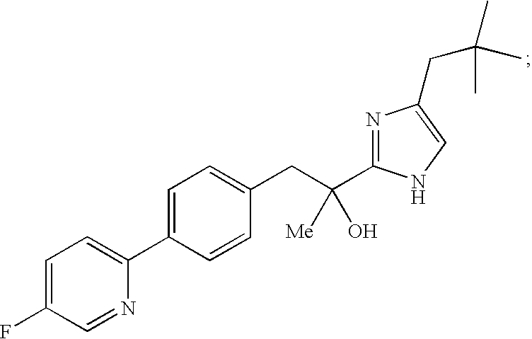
C1=C(F)C=NC(C2=CC=C(CC([Me])(C3=NC(CC(C)(C)C)=CN3)O)C=C2)=C1
